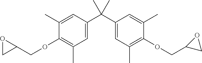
C1(C)=CC(C(C2=CC(C)=C(OCC3CO3)C(C)=C2)(C)C)=CC(C)=C1OCC1OC1
